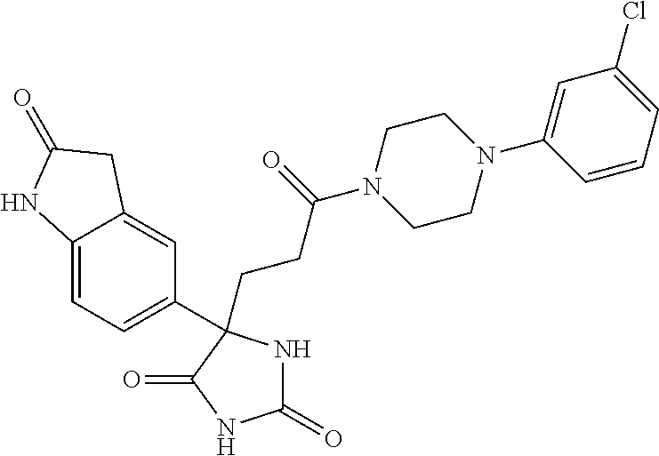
C12=CC=C(C3(CCC(N4CCN(C5=CC(Cl)=CC=C5)CC4)=O)NC(=O)NC3=O)C=C1CC(=O)N2
